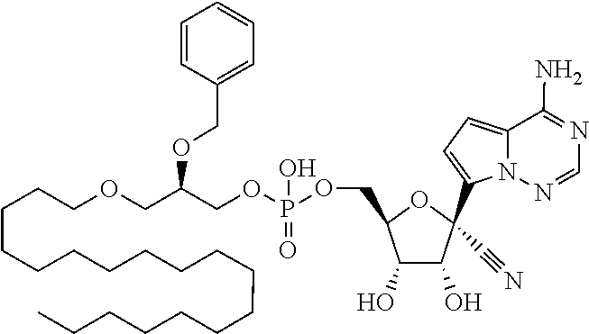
C1=NN2C(=CC=C2C2(C#N)C(O)C(O)C(COP(OCC(OCC3=CC=CC=C3)COCCCCCCCCCCCCCCCCCC)(=O)O)O2)C(N)=N1
